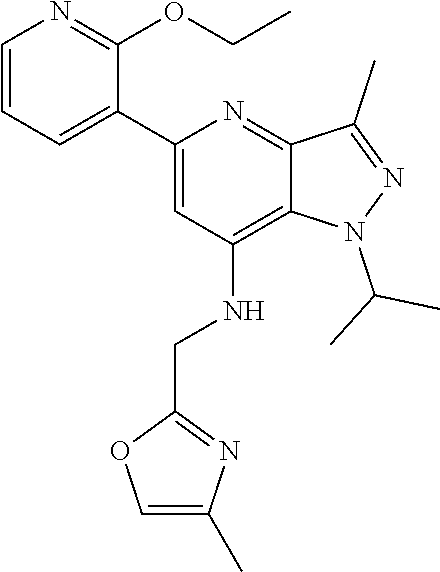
C12=C(NCC3=NC(C)=CO3)C=C(C3=CC=CN=C3OCC)N=C1C(C)=NN2C(C)C
